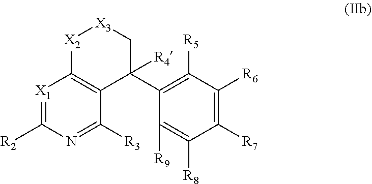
[X1]1=C([R2])N=C([R3])C2=C1[X2][X3]CC2(C1=C([R5])C([R6])=C([R7])C([R8])=C1[R9])[R4]
